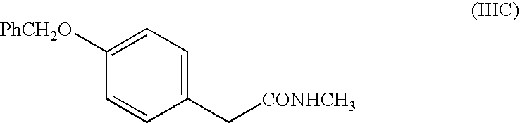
C1([PhCH2O])=CC=C(C[CONHCH3])C=C1
